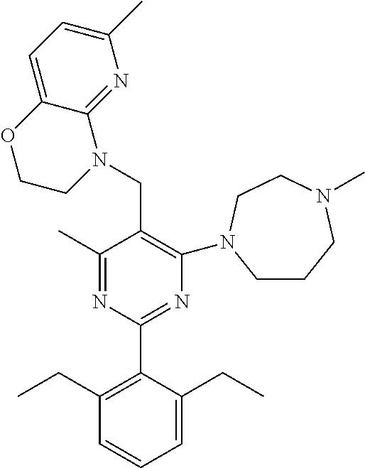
C1(C)=NC(C2=C(CC)C=CC=C2CC)=NC(N2CCCN(C)CC2)=C1CN1C2=NC(C)=CC=C2OCC1
